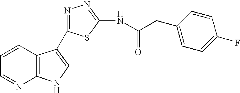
C1=CC2=C(N=C1)NC=C2C1=NN=C(NC(CC2=CC=C(F)C=C2)=O)S1
